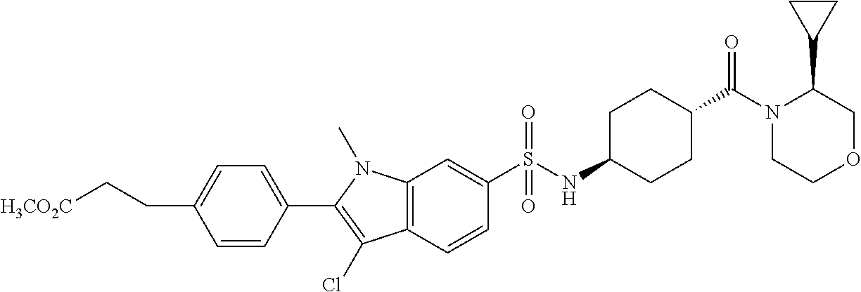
[H3CO2C]CCC1=CC=C(C2=C(Cl)C3=C(N2C)C=C(S(NC2CCC(C(N4CCOCC4C4CC4)=O)CC2)(=O)=O)C=C3)C=C1
